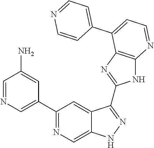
C1=NC=C(C2=NC=C3C(=C2)C(C2=NC4=C(N2)N=CC=C4C2=CC=NC=C2)=NN3)C=C1N
